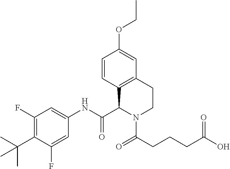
C1(F)=C(C(C)(C)C)C(F)=CC(NC(C2C3=C(CCN2C(=O)CCCC(=O)O)C=C(OCC)C=C3)=O)=C1
